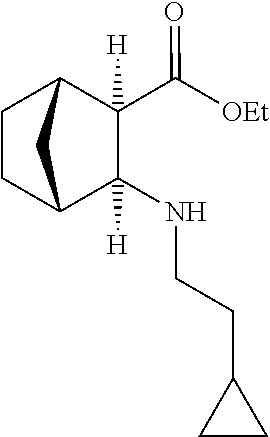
[OEt]C(=O)C1([H])C2CCC(C1(NCCC1CC1)[H])C2
